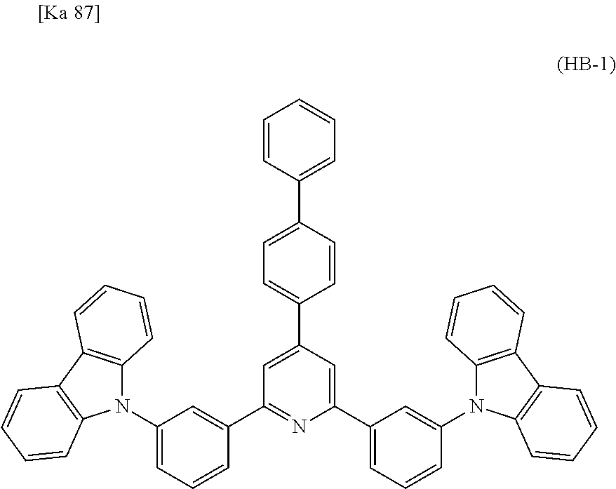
C1=CC(C2=CC=C(C3=CC(C4=CC(N5C6=C(C7=C5C=CC=C7)C=CC=C6)=CC=C4)=NC(C4=CC=CC(N5C6=C(C7=C5C=CC=C7)C=CC=C6)=C4)=C3)C=C2)=CC=C1
